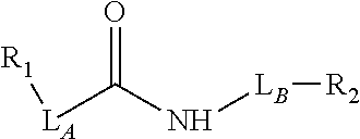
[R1][LA]C(=O)N[LB][R2]
